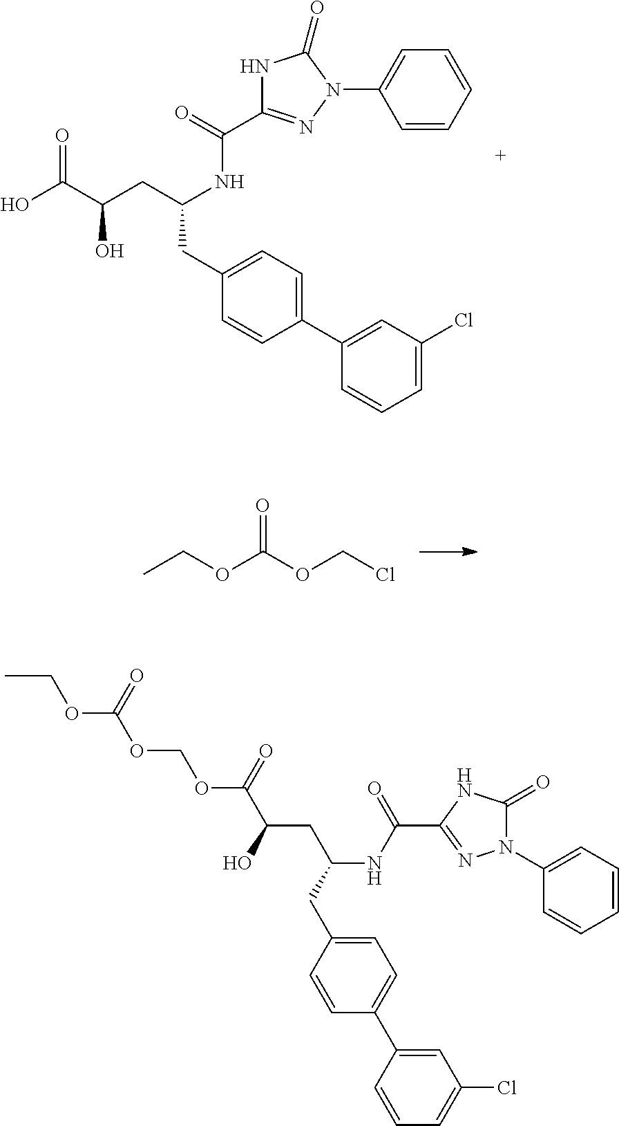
OC(C(CC(NC(C1=NN(C2=CC=CC=C2)C(=O)N1)=O)CC1=CC=C(C2=CC(Cl)=CC=C2)C=C1)O)=O.CCOC(OCCl)=O.N1(C2=CC=CC=C2)C(=O)NC(C(=O)NC(CC(O)C(OCOC(=O)OCC)=O)CC2=CC=C(C3=CC(Cl)=CC=C3)C=C2)=N1
